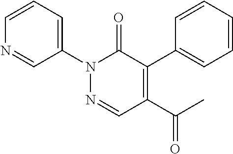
N1(C2=CC=CN=C2)N=CC(C(C)=O)=C(C2=CC=CC=C2)C1=O
